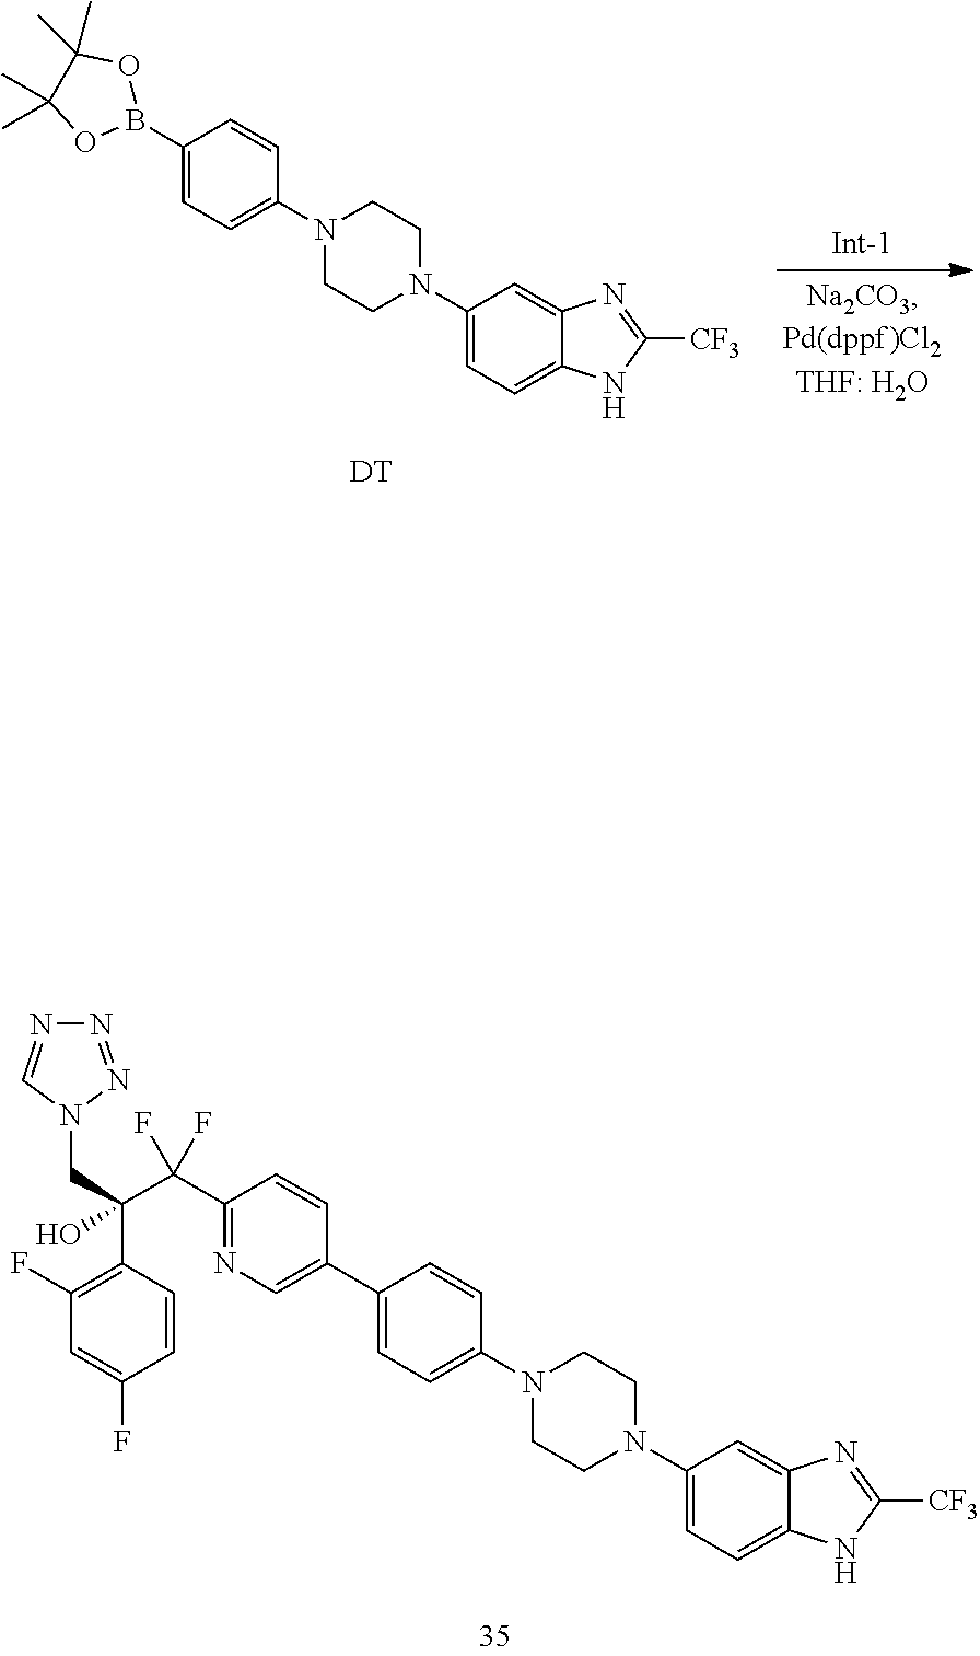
C1(N2CCN(C3=CC=C(C4=CN=C(C(C(CN5N=NN=C5)(C5=C(F)C=C(F)C=C5)O)(F)F)C=C4)C=C3)CC2)=CC=C2C(=C1)N=C([CF3])N2.C1(N2CCN(C3=CC=C(B4OC(C)(C)C(C)(C)O4)C=C3)CC2)=CC=C2C(=C1)N=C([CF3])N2.[DT]
